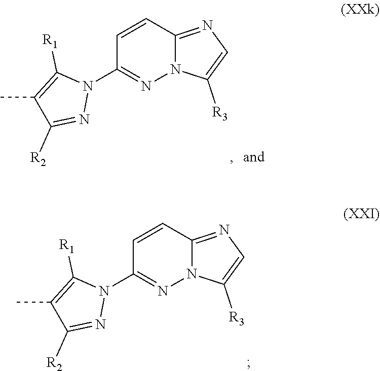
C1=CC2=NC=C([R3])N2N=C1N1C([R1])=C(C)C([R2])=N1.C1=CC2=NC=C([R3])N2N=C1N1C([R1])=C(C)C([R2])=N1
